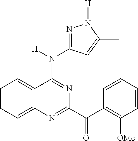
C1=CC=C2C(=C1)C(N(C1=NN([H])C(C)=C1)[H])=NC(C(C1=C([OMe])C=CC=C1)=O)=N2
